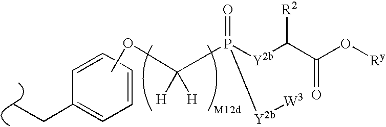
C1=CC=CC=C1CC.C([H])([H])(OC)P([Y2b][W3])([Y2b]C([R2])C(O[Ry])=O)=O
